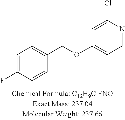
C1=C(F)C=CC(COC2=CC=NC(Cl)=C2)=C1
